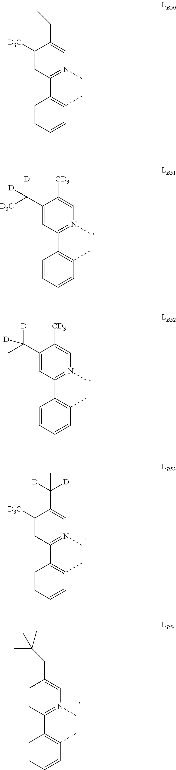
C1=CC=CC(C)=C1C1=N(C)C=C(CC)C([D3C])=C1.C1=CC=CC(C)=C1C1=N(C)C=C([CD3])C(C([D])([D3C])[D])=C1.C1=CC=CC(C)=C1C1=N(C)C=C([CD3])C(C([D])(C)[D])=C1.C1=CC=CC(C)=C1C1=N(C)C=C(C([D])([D])C)C([D3C])=C1.C1=CC=CC(C)=C1C1=N(C)C=C(CC(C)(C)C)C=C1
